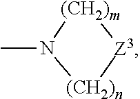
N1(C)[(CH2)m][Z3][(CH2)n]1
